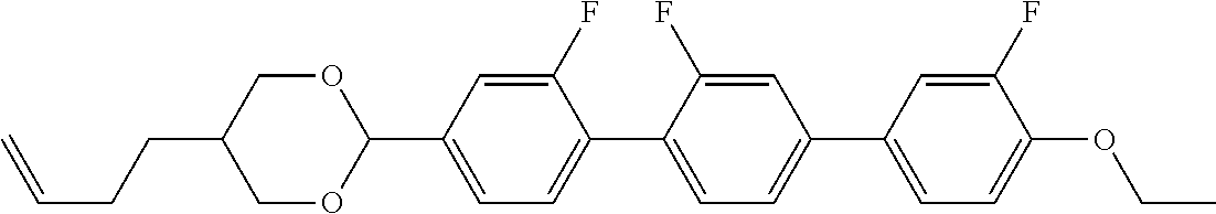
O1CC(CCC=C)COC1C1=CC=C(C2=CC=C(C3=CC=C(OCC)C(F)=C3)C=C2F)C(F)=C1
